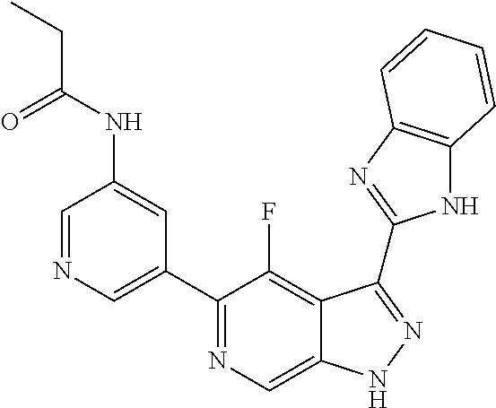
C1=NC=C(C2=NC=C3C(=C2F)C(C2=NC4=C(N2)C=CC=C4)=NN3)C=C1NC(CC)=O
